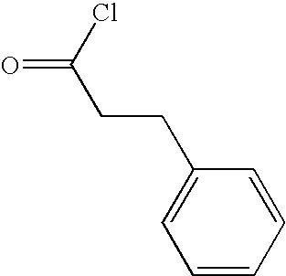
C1=CC=CC(CCC(Cl)=O)=C1
